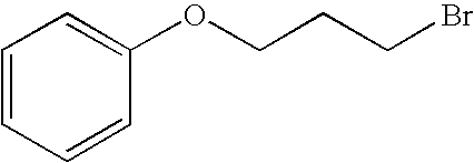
C1=CC=CC(OCCCBr)=C1
